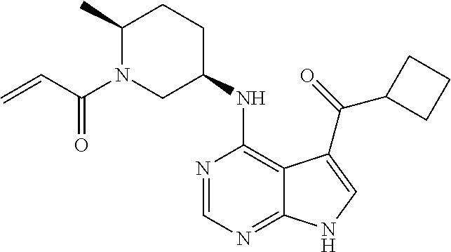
C1=NC(NC2CCC(C)N(C(C=C)=O)C2)=C2C(=N1)NC=C2C(=O)C1CCC1
